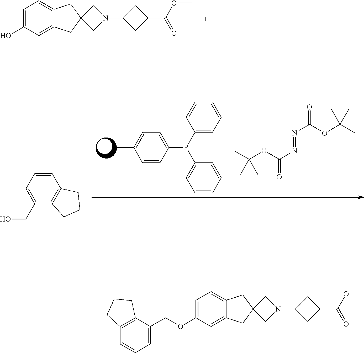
C1=C(O)C=C2C(=C1)CC1(C2)CN(C2CC(C(OC)=O)C2)C1.CC1=CC=C(P(C2=CC=CC=C2)C2=CC=CC=C2)C=C1.CC(OC(N=NC(OC(C)(C)C)=O)=O)(C)C.C1=CC=C(CO)C2=C1CCC2.C1=C(OCC2=CC=CC3=C2CCC3)C=C2C(=C1)CC1(C2)CN(C2CC(C(OC)=O)C2)C1
